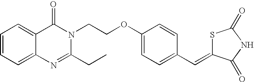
C12=CC=CC=C1N=C(CC)N(CCOC1=CC=C(C=C3SC(=O)NC3=O)C=C1)C2=O
